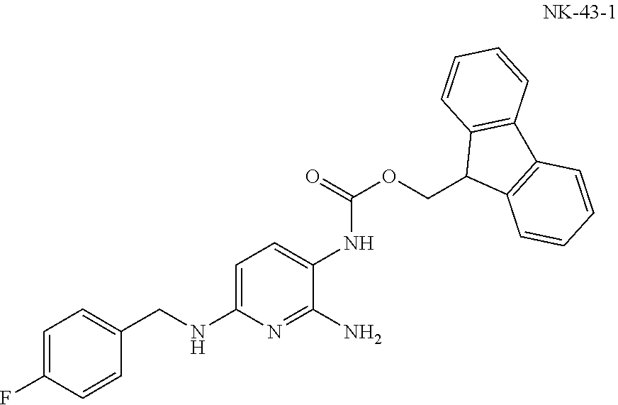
C(NC1=CC=C(NC(=O)OCC2C3=C(C4=C2C=CC=C4)C=CC=C3)C(N)=N1)C1=CC=C(F)C=C1
